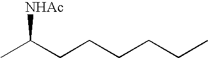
CC(CCCCCC)[NHAc]
